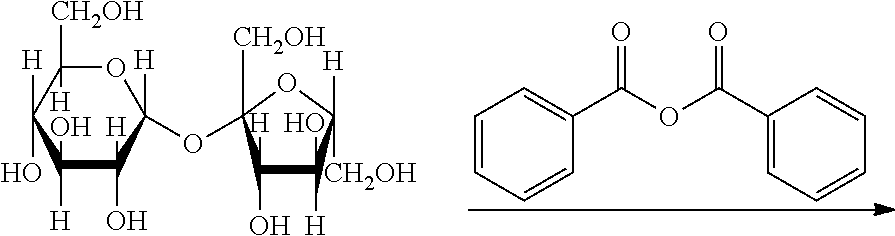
C1=CC=CC(C(=O)OC(=O)C2=CC=CC=C2)=C1.C1(OC2([CH2OH])C([H])(O)C(O)([H])C([H])([CH2OH])O2)([H])OC([CH2OH])([H])C([H])(O)C(O)([H])C1(O)[H]
